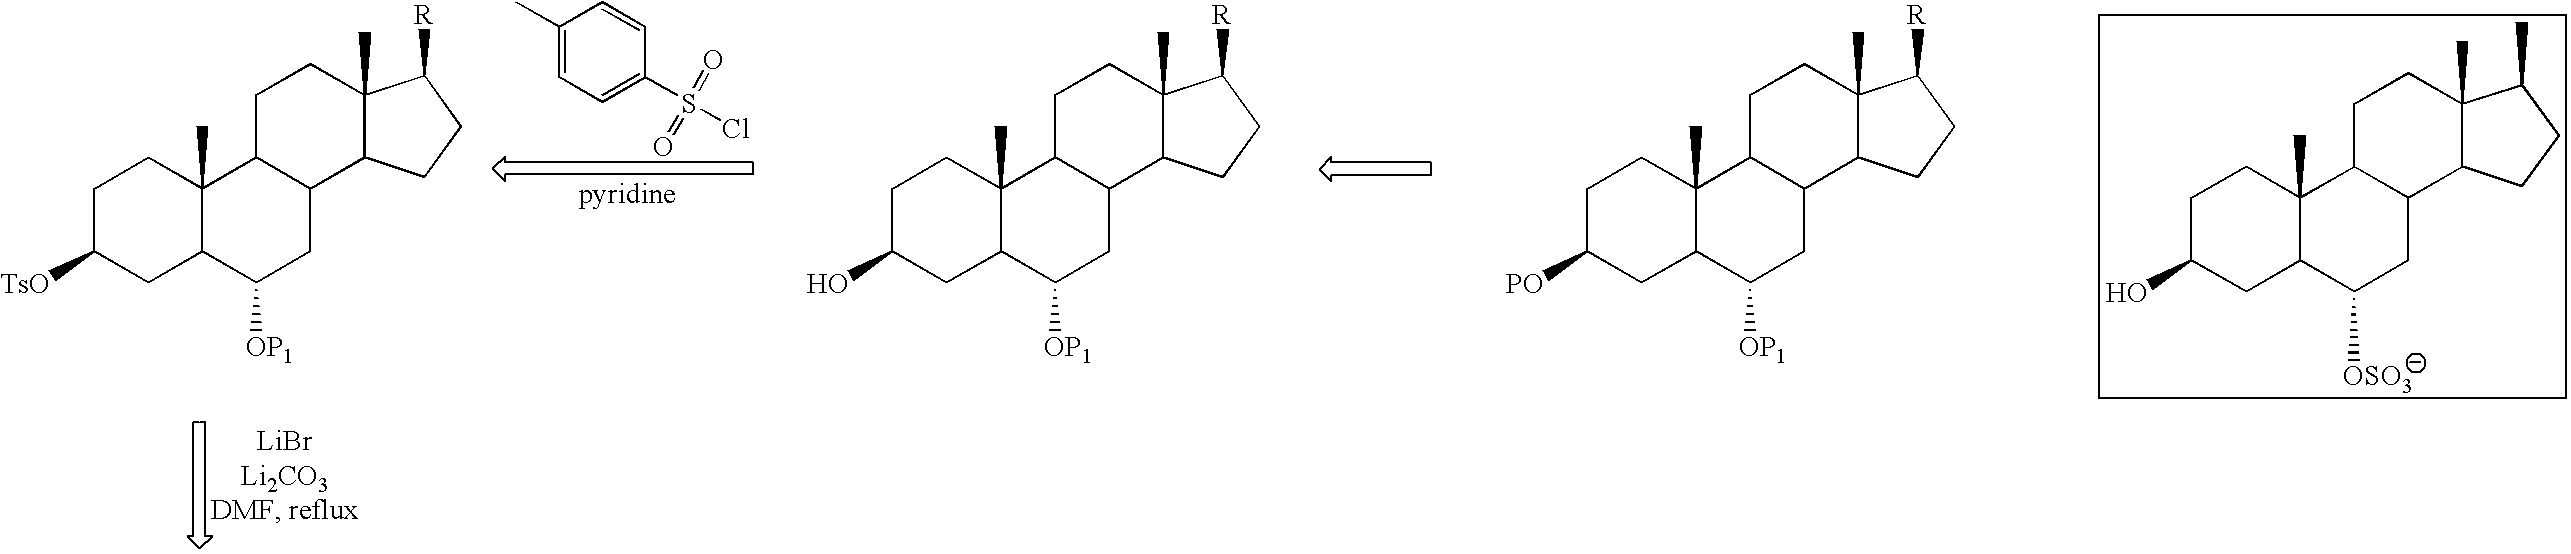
C1C([TsO])CC2C(C)(C1)C1C(CC2[OP1])C2C(C)(CC1)C([R])CC2.C1C(O)CC2C(C)(C1)C1C(CC2[OP1])C2C(C)(CC1)C([R])CC2.C1C([PO])CC2C(C)(C1)C1C(CC2[OP1])C2C(C)(CC1)C([R])CC2.C1C(O)CC2C(C)(C1)C1C(CC2[OSO3])C2C(C)(CC1)C(C)CC2.C1(C)=CC=C(S(Cl)(=O)=O)C=C1
